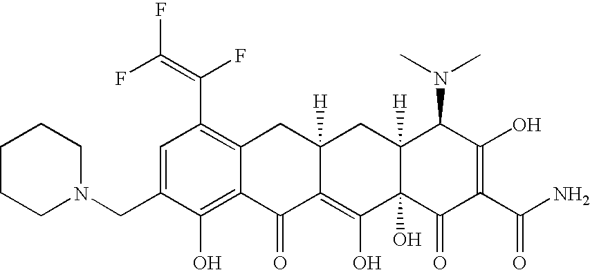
C1(CN2CCCCC2)=CC(C(=C(F)F)F)=C2C(=C1O)C(=O)C1=C(O)C3(O)C([H])(CC1([H])C2)C(N(C)C)C(O)=C(C(N)=O)C3=O
